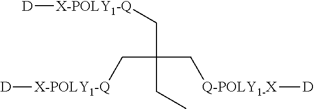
[X-POLY1-Q](CC(C[X-POLY1-Q][D])(C[Q-POLY1-X][D])CC)[D]
